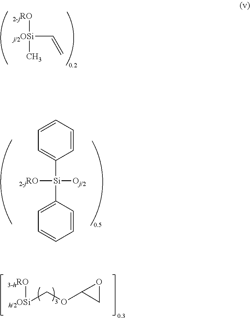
C(=C)[j/2OSi](C)[2-jRO].[Si]([2-jRO])([Oj/2])(C1=CC=CC=C1)C1=CC=CC=C1.O1C(OC[h/2OSi][3-hRO])C1
